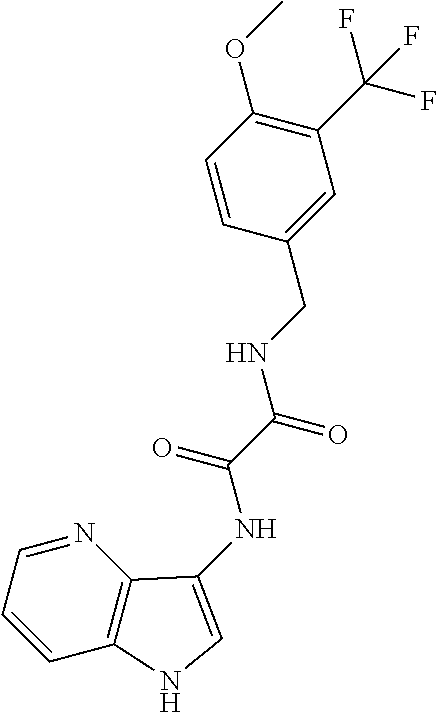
C1=CC(OC)=C(C(F)(F)F)C=C1CNC(C(=O)NC1=CNC2=C1N=CC=C2)=O
